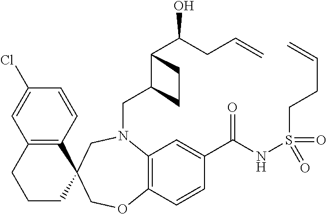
C12=C(C=CC(Cl)=C1)C1(CCC2)COC2=C(N(CC3C(C(CC=C)O)CC3)C1)C=C(C(NS(CCC=C)(=O)=O)=O)C=C2
